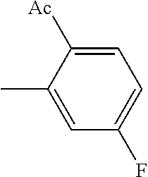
C1=C([Ac])C(C)=CC(F)=C1
